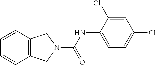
C1=CC2=C(C=C1)CN(C(NC1=CC=C(Cl)C=C1Cl)=O)C2
